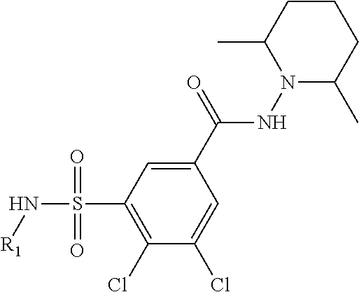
C1(Cl)=C(S(N[R1])(=O)=O)C=C(C(=O)NN2C(C)CCCC2C)C=C1Cl
